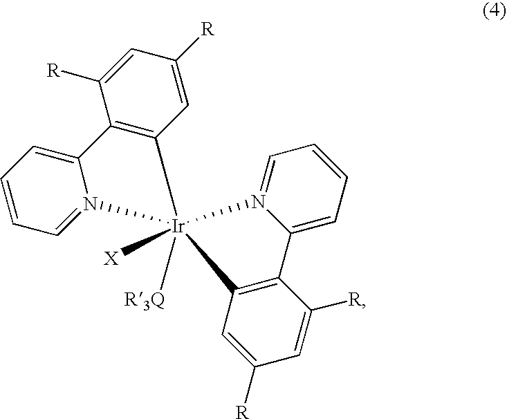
C1=CC=N2C(=C1)C1=C(C=C([R])C=C1[R])[Ir]21([X])([R3Q])C2=C(C3=CC=CC=N31)C([R])=CC([R])=C2
